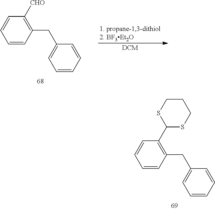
[DCM].C1=CC=CC(CC2=C([CHO])C=CC=C2)=C1.C1=CC=CC(CC2=C(C3SCCCS3)C=CC=C2)=C1
